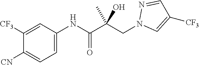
C1([CF3])=CC(NC(C(CN2C=C([CF3])C=N2)(C)O)=O)=CC=C1[CN]
